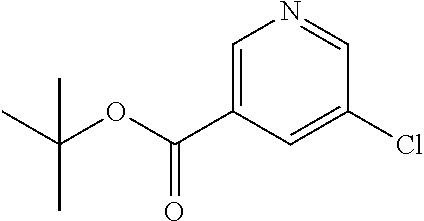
C1=C(C(OC(C)(C)C)=O)C=C(Cl)C=N1
